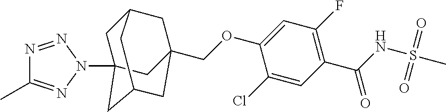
C(OC1=CC(F)=C(C(=O)NS(=O)(=O)C)C=C1Cl)C12CC3CC(N4N=NC(C)=N4)(CC(C1)C3)C2
